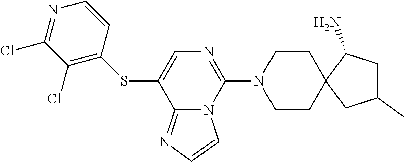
C1=CC(SC2=CN=C(N3CCC4(CC3)CC(C)CC4N)N3C2=NC=C3)=C(Cl)C(Cl)=N1
